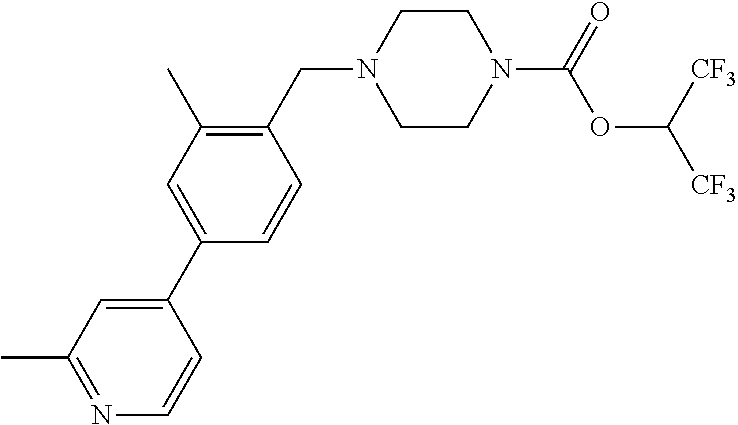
N1(CC2=C(C)C=C(C3=CC(C)=NC=C3)C=C2)CCN(C(OC([CF3])[CF3])=O)CC1
